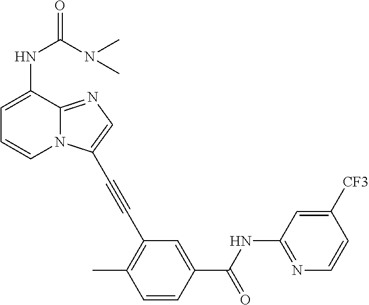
C1=C(NC(N(C)C)=O)C2=NC=C(C#CC3=C(C)C=CC(C(NC4=NC=CC([CF3])=C4)=O)=C3)N2C=C1
